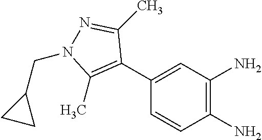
C1=CC(N)=C(N)C=C1C1=C(C)N(CC2CC2)N=C1C
